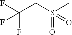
S(C)(=O)(=O)CC(F)(F)F
